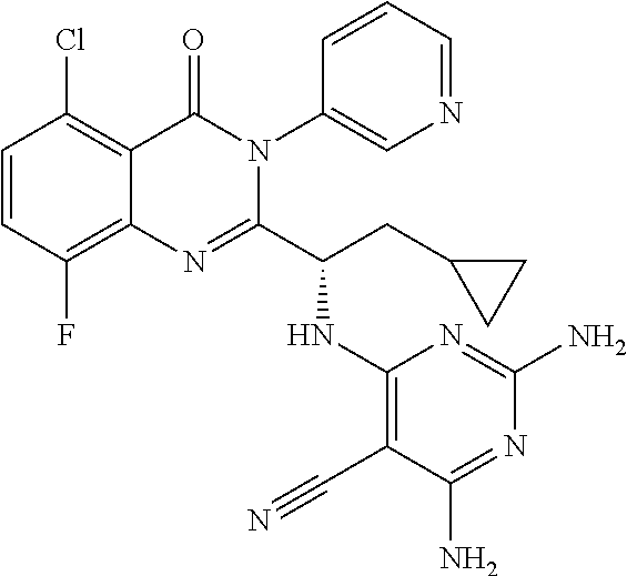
C1=CC(F)=C2C(=C1Cl)C(=O)N(C1=CN=CC=C1)C(C(CC1CC1)NC1=C(C#N)C(N)=NC(N)=N1)=N2
